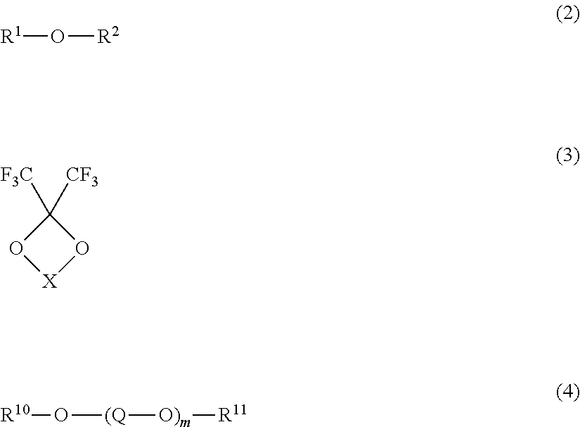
[R1]O[R2].C1([CF3])([F3C])O[X]O1.[R10]O[(Q][O)m][R11]
